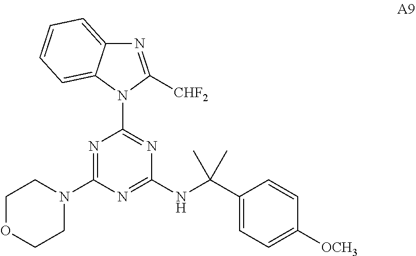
N1=C([CHF2])N(C2=NC(NC(C3=CC=C([OCH3])C=C3)(C)C)=NC(N3CCOCC3)=N2)C2=CC=CC=C12
